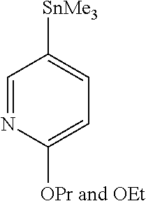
C1=NC([OPr and OEt])=CC=C1[SnMe3]
